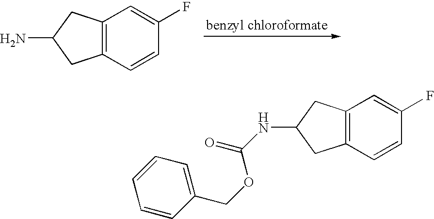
C12=C(C=CC(F)=C1)CC(N)C2.C12=C(C=CC(F)=C1)CC(NC(=O)OCC1=CC=CC=C1)C2
